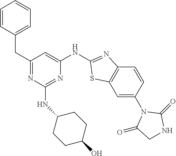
C1=CC(CC2=NC(NC3CCC(O)CC3)=NC(NC3=NC4=C(C=C(N5C(=O)CNC5=O)C=C4)S3)=C2)=CC=C1
